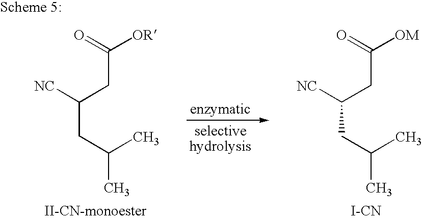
C(C([NC])CC(C)C)C(=O)[OR].C(C([NC])CC(C)C)C(=O)[OM].[I-CN]
